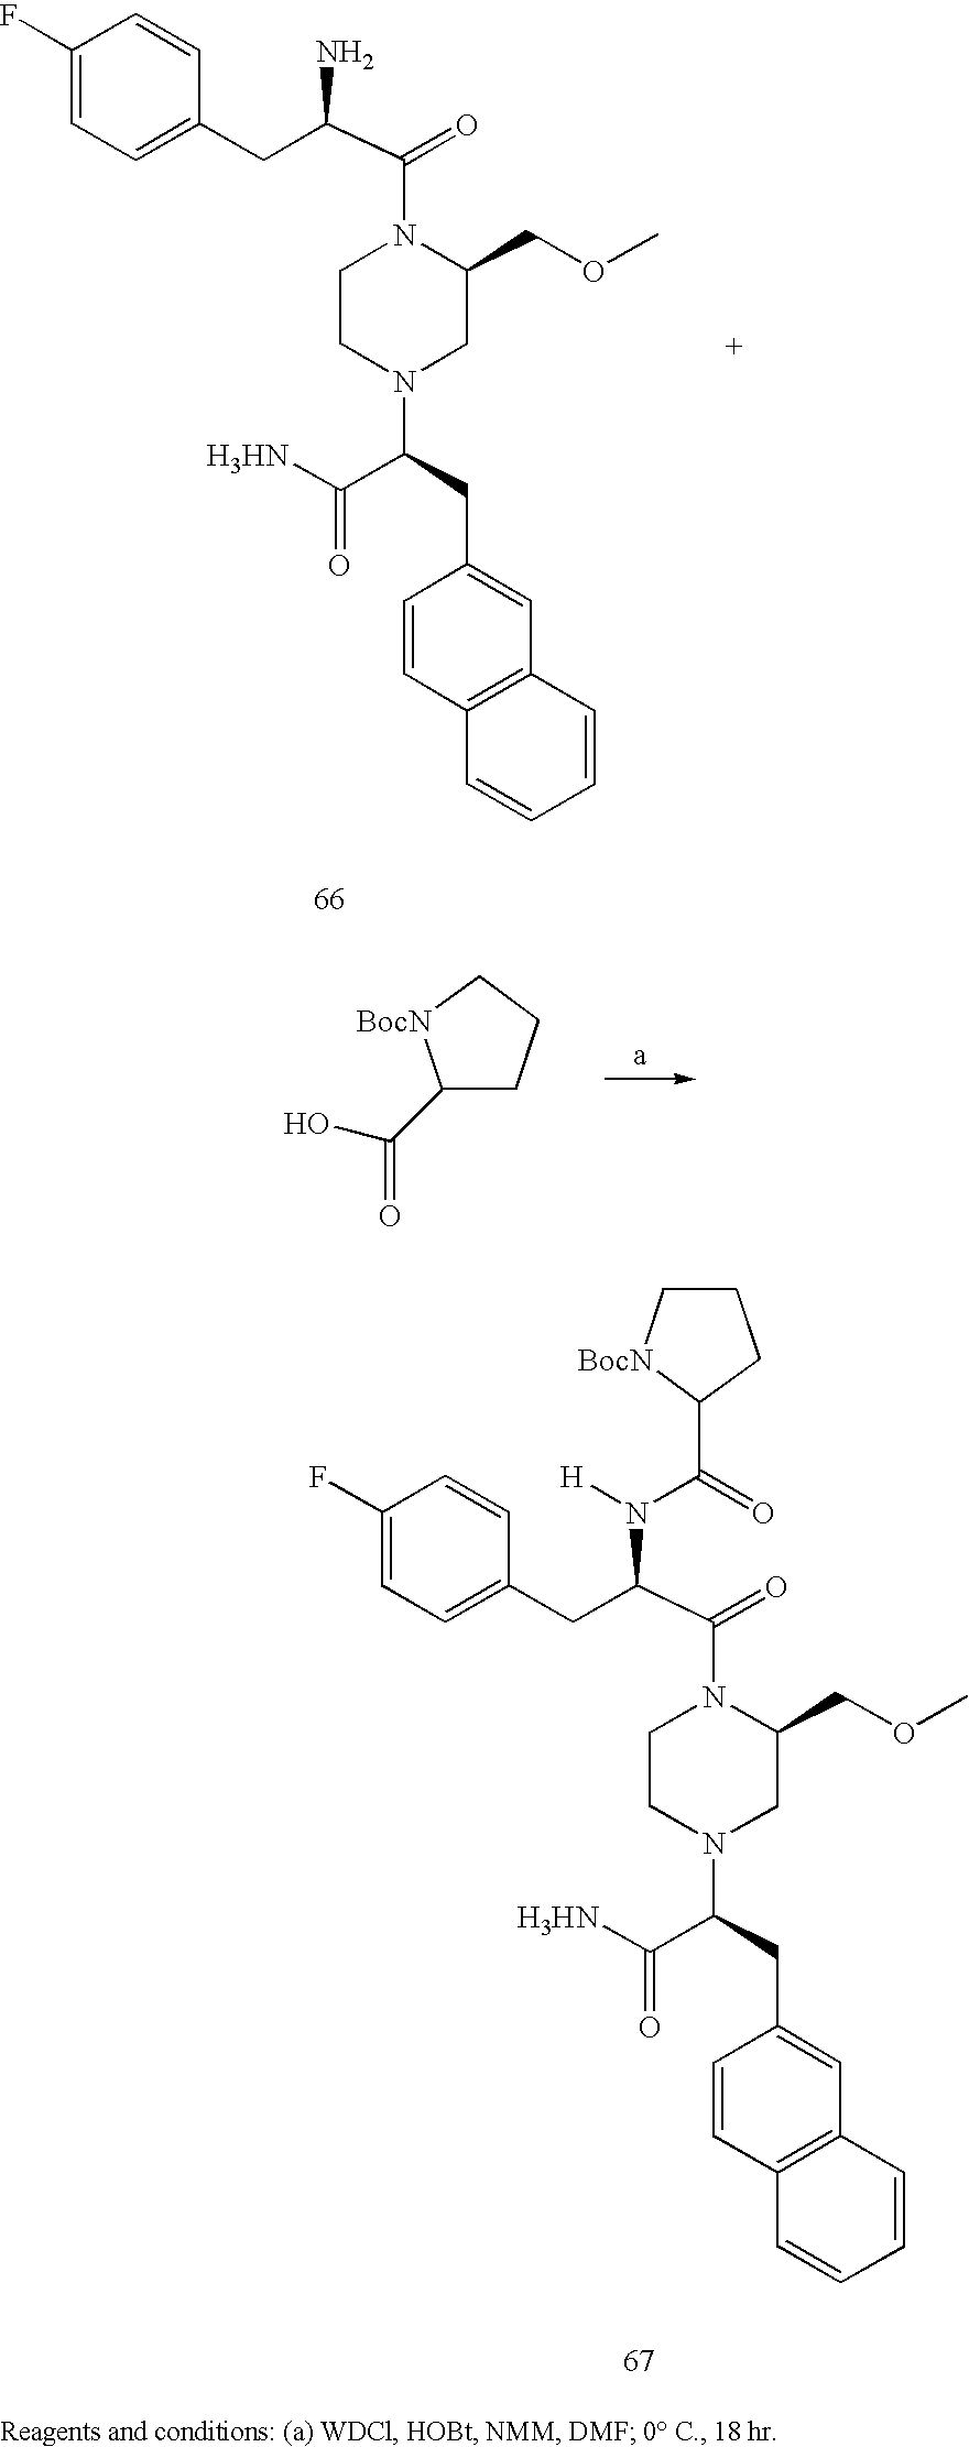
C1(CC(N(C(C2CCC[BocN]2)=O)[H])C(=O)N2CCN(C(C(=O)[H3HN])CC3=CC4=C(C=C3)C=CC=C4)CC2COC)=CC=C(F)C=C1.C1(CC(N)C(=O)N2CCN(C(C(=O)[H3HN])CC3=CC4=C(C=C3)C=CC=C4)CC2COC)=CC=C(F)C=C1.C1(C(O)=O)CCC[BocN]1
